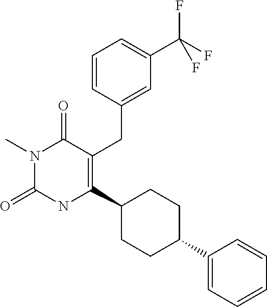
C1(C2CCC(C3=C(CC4=CC(C(F)(F)F)=CC=C4)C(=O)N(C)C(=O)N3)CC2)=CC=CC=C1
